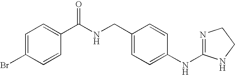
C1=C(Br)C=CC(C(NCC2=CC=C(NC3=NCCN3)C=C2)=O)=C1
